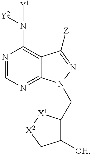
N1=CN=C2C(=C1N([Y2])[Y1])C([Z])=NN2CC1C([OH])C[X2][X1]1
